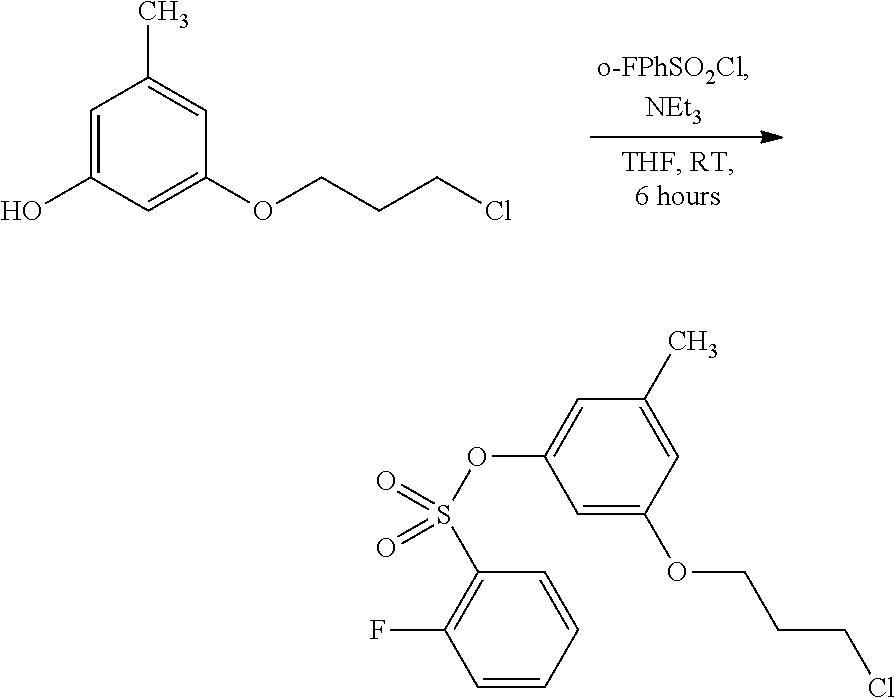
C1=C(O)C=C(OCCCCl)C=C1C.C1=CC=CC(S(OC2=CC(C)=CC(OCCCCl)=C2)(=O)=O)=C1F
